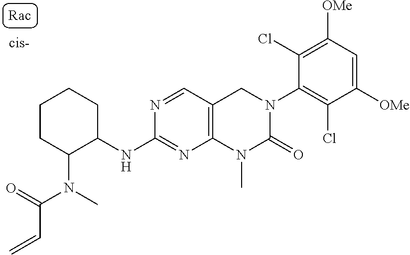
C1(NC2C(N(C(=O)C=C)C)CCCC2)=NC2=C(C=N1)CN(C1=C(Cl)C([OMe])=CC([OMe])=C1Cl)C(=O)N2C
